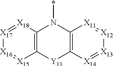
C12=C([Y11]C3=C(N1*)[X11]=[X12][X13]=[X14]3)[X15]=[X16][X17]=[X18]2
